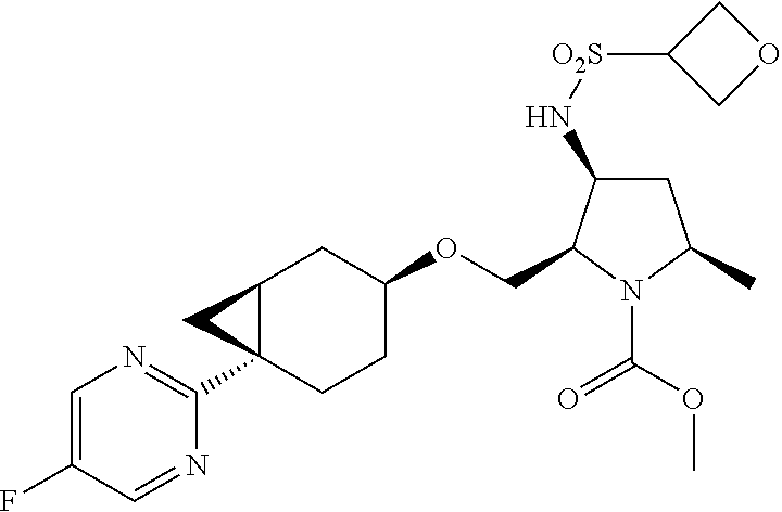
C1=C(F)C=NC(C23CCC(OCC4C(N[O2S]C5COC5)CC(C)N4C(OC)=O)CC2C3)=N1
